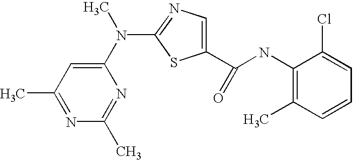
C1(N(C2=NC=C(C(NC3=C(C)C=CC=C3Cl)=O)S2)C)=CC(C)=NC(C)=N1
